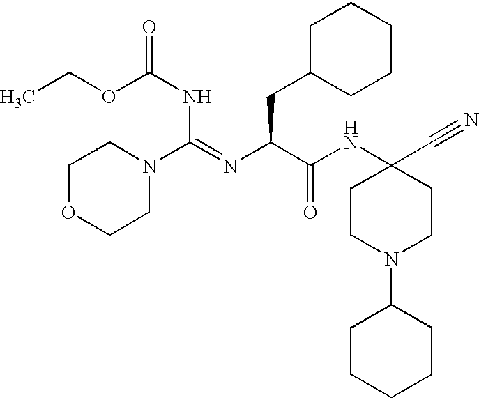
C1OCCN(C(NC(OCC)=O)=NC(CC2CCCCC2)C(NC2(C#N)CCN(C3CCCCC3)CC2)=O)C1
